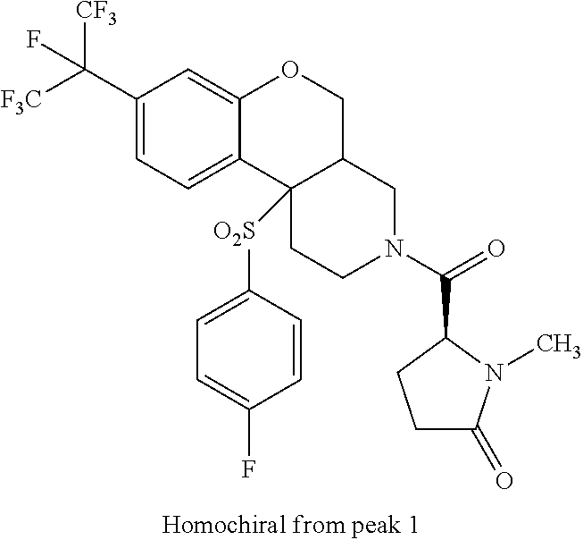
[F3C]C(C1=CC=C2C(=C1)OCC1C2([O2S]C2=CC=C(F)C=C2)CCN(C(=O)C2N(C)C(=O)CC2)C1)([CF3])F
